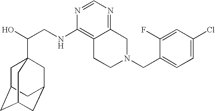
C(CNC1=C2C(=NC=N1)CN(CC1=CC=C(Cl)C=C1F)CC2)(O)C12CC3CC(CC(C1)C3)C2
